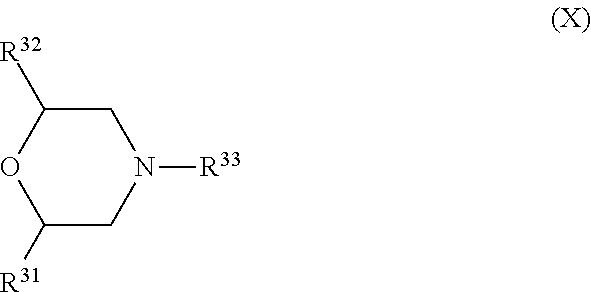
O1C([R31])CN([R33])CC1[R32]
